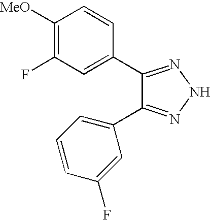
C1([MeO])=C(F)C=C(C2=NNN=C2C2=CC=CC(F)=C2)C=C1
